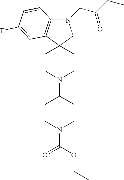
C12(CCN(C3CCN(C(=O)OCC)CC3)CC1)CN(CC(CC)=O)C1=C2C=C(F)C=C1
